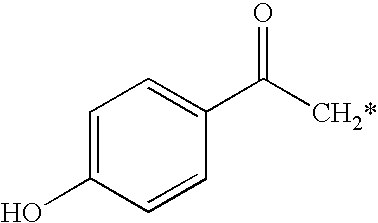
C1=C(O)C=CC(C([CH2*])=O)=C1
